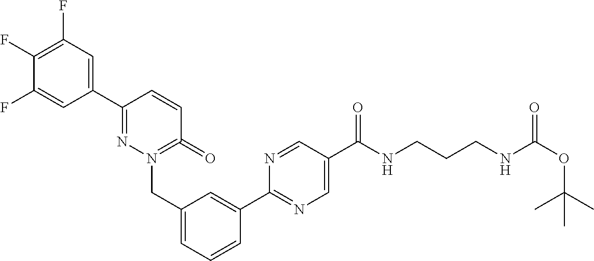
C1(C2=NN(CC3=CC=CC(C4=NC=C(C(NCCCNC(OC(C)(C)C)=O)=O)C=N4)=C3)=C(=O)C=C2)=CC(F)=C(F)C(F)=C1
